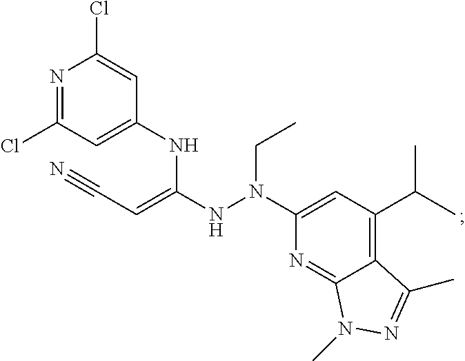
N1=C(Cl)C=C(NC(NN(C2=CC(C(C)C)=C3C(=N2)N(C)N=C3C)CC)=CC#N)C=C1Cl
